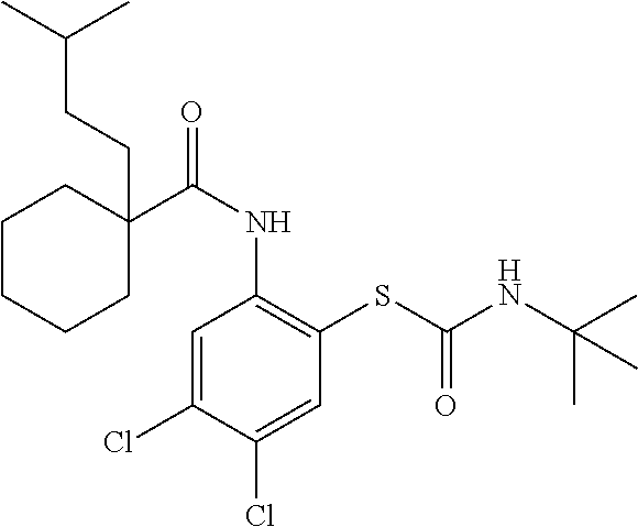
C1=C(Cl)C(Cl)=CC(SC(NC(C)(C)C)=O)=C1NC(=O)C1(CCC(C)C)CCCCC1
